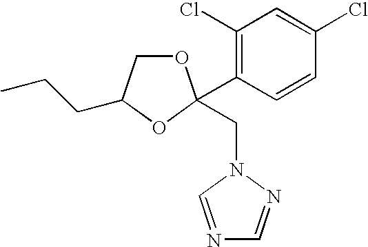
O1CC(CCC)OC1(C1=C(Cl)C=C(Cl)C=C1)CN1N=CN=C1
